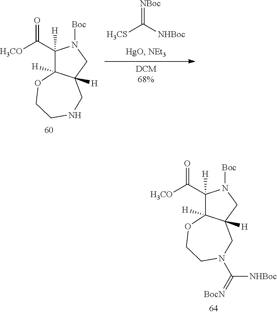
C([NHBoc])([H3CS])=[NBoc].C1(C([H3CO])=O)([H])C2([H])C([H])(CN1[Boc])CNCCO2.C1(C([H3CO])=O)([H])C2([H])C([H])(CN1[Boc])CN(C(=[BocN])[NHBoc])CCO2
